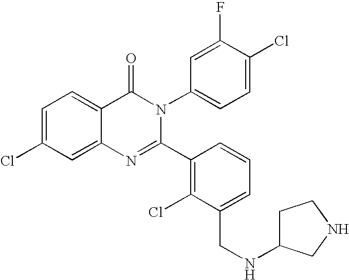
C1=C(Cl)C=C2C(=C1)C(=O)N(C1=CC=C(Cl)C(F)=C1)C(C1=C(Cl)C(CNC3CCNC3)=CC=C1)=N2
